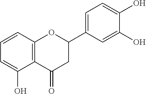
C1=C(O)C2=C(C=C1)OC(C1=CC=C(O)C(O)=C1)CC2=O
